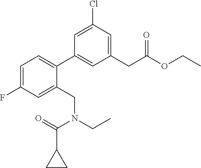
C1=C(F)C=C(CN(CC)C(=O)C2CC2)C(C2=CC(CC(OCC)=O)=CC(Cl)=C2)=C1
